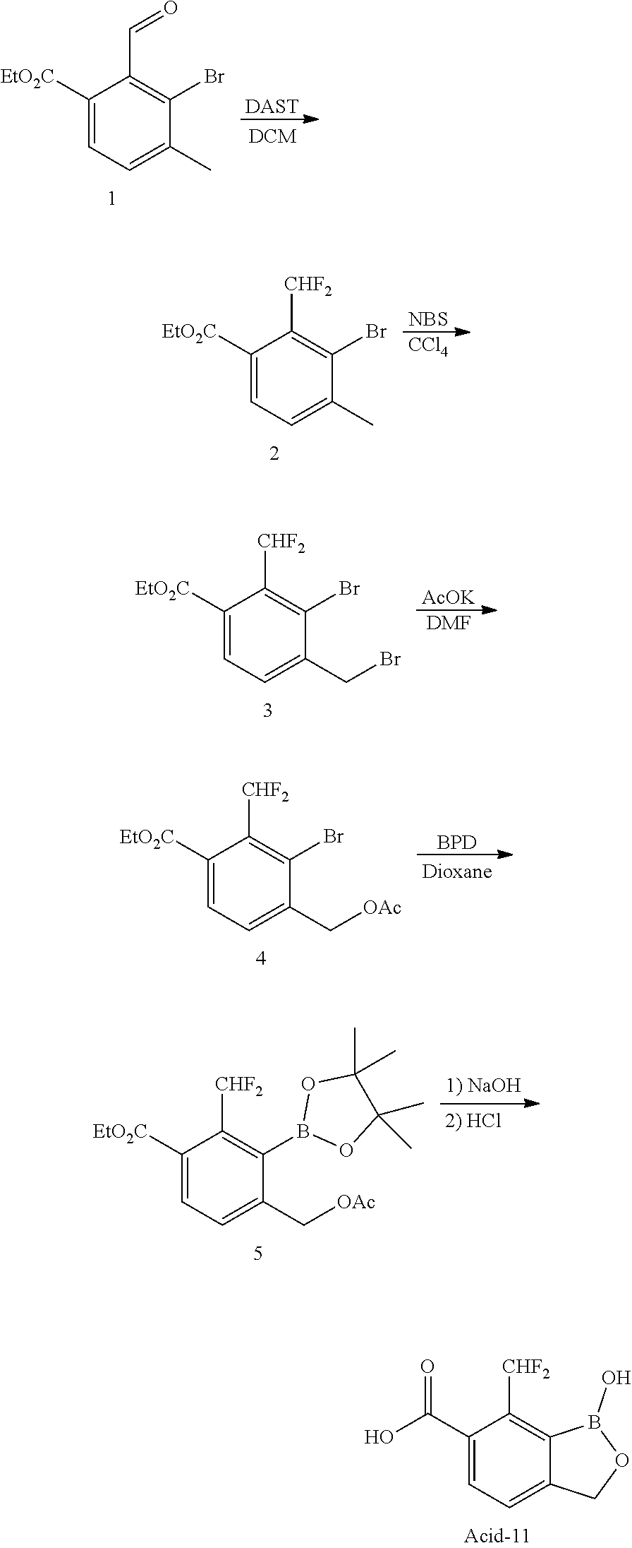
C1(C(=O)O)=CC=C2C(=C1[CHF2])B(O)OC2.C1([EtO2C])=CC=C(C)C(Br)=C1C=O.[DAST].C1([EtO2C])=CC=C(C)C(Br)=C1[CHF2].[NBS].[CCl4].C1([EtO2C])=CC=C(CBr)C(Br)=C1[CHF2].[AcOK].[DMF].C1([EtO2C])=CC=C(C[OAc])C(Br)=C1[CHF2].[BPD].C1([EtO2C])=CC=C(C[OAc])C(B2OC(C)(C)C(C)(C)O2)=C1[CHF2]
